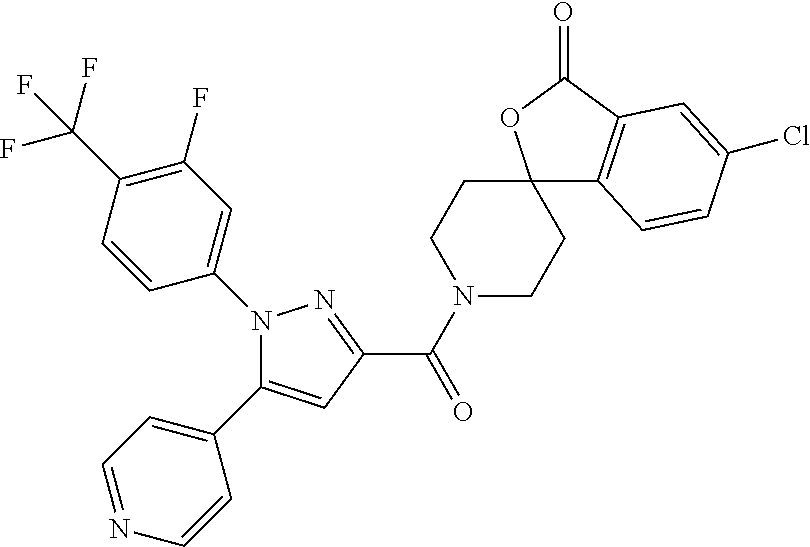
C1(C(N2CCC3(CC2)C2=C(C(=O)O3)C=C(Cl)C=C2)=O)=NN(C2=CC(F)=C(C(F)(F)F)C=C2)C(C2=CC=NC=C2)=C1
